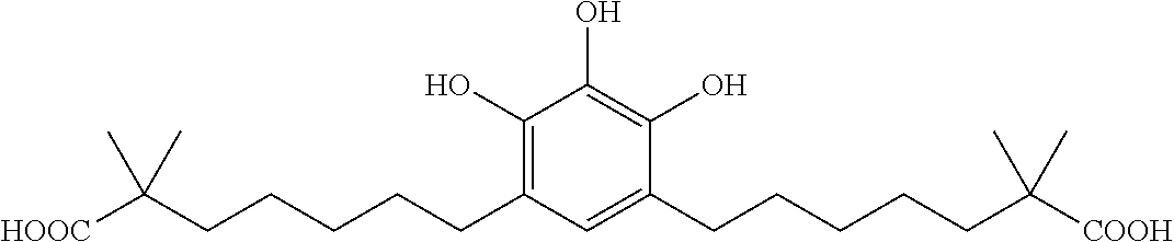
C1(O)=C(CCCCCC([HOOC])(C)C)C=C(CCCCCC([COOH])(C)C)C(O)=C1O
